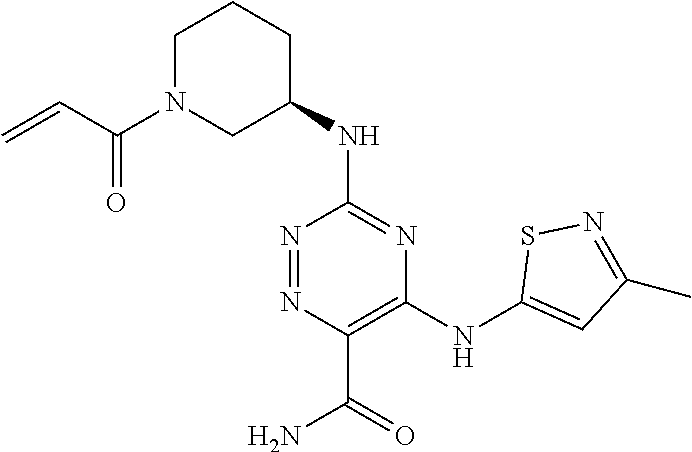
C1(NC2CCCN(C(C=C)=O)C2)=NC(NC2=CC(C)=NS2)=C(C(=O)N)N=N1
